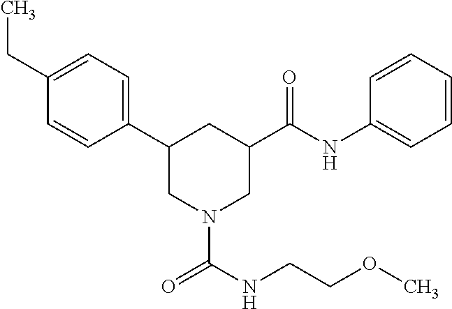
C1(CC)=CC=C(C2CN(C(NCCOC)=O)CC(C(NC3=CC=CC=C3)=O)C2)C=C1
